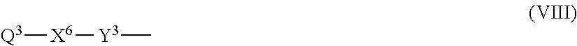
[Q3][X6][Y3]C
